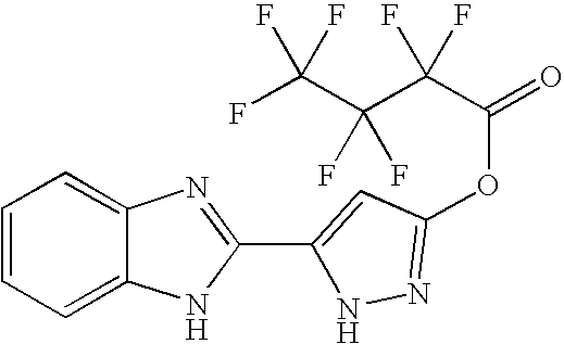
C1=C2C(=CC=C1)N=C(C1=CC(OC(=O)C(C(C(F)(F)F)(F)F)(F)F)=NN1)N2
